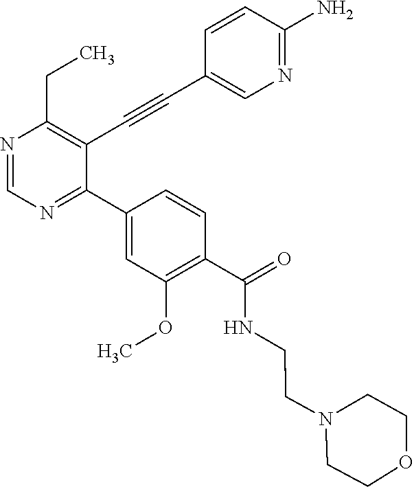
N1=CN=C(C2=CC(OC)=C(C(NCCN3CCOCC3)=O)C=C2)C(C#CC2=CN=C(N)C=C2)=C1CC
